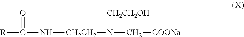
[R]C(=O)N[CH2CH2]N([CH2CH2OH])C[COONa]
